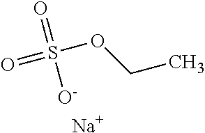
S(OCC)(=O)(=O)[O-].[Na]
